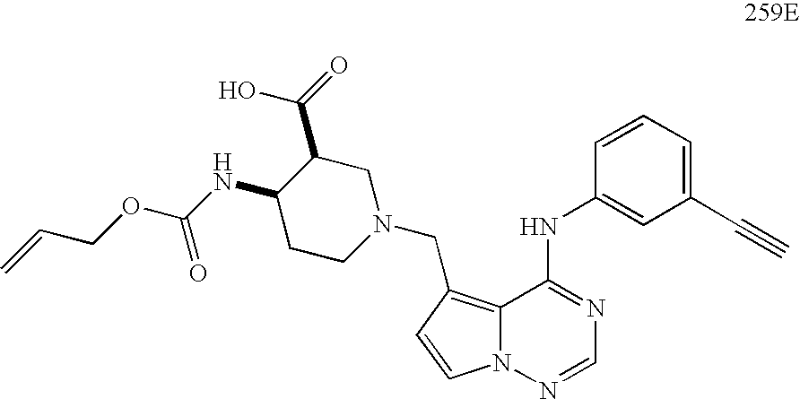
C=CCOC(NC1CCN(CC2=C3N(N=CN=C3NC3=CC(C#C)=CC=C3)C=C2)CC1C(=O)O)=O
